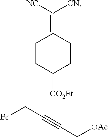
C1CC([CO2Et])CCC1=C([CN])[NC].BrCC#CC[OAc]
